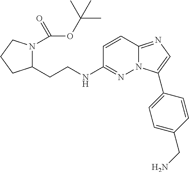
C1=CC2=NC=C(C3=CC=C(CN)C=C3)N2N=C1NCCC1N(C(=O)OC(C)(C)C)CCC1
